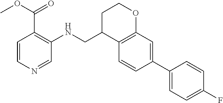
C1=CN=CC(NCC2C3=C(C=C(C4=CC=C(F)C=C4)C=C3)OCC2)=C1C(OC)=O
